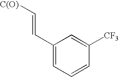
C1(C=C[C(O)])=CC=CC([CF3])=C1
